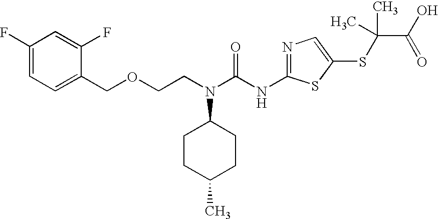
C1(F)=CC=C(COCCN(C(NC2=NC=C(SC(C(O)=O)(C)C)S2)=O)C2CCC(C)CC2)C(F)=C1
